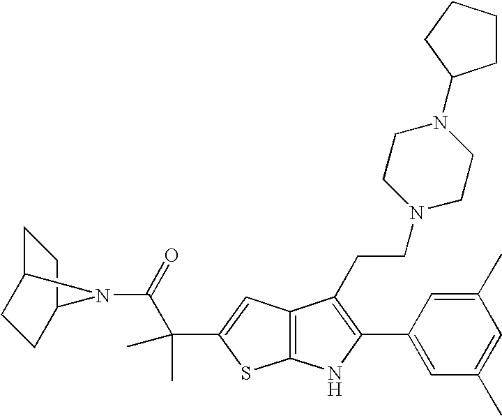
C1C2CCC(C1)N2C(C(C)(C)C1=CC2=C(S1)NC(C1=CC(C)=CC(C)=C1)=C2CCN1CCN(C2CCCC2)CC1)=O
